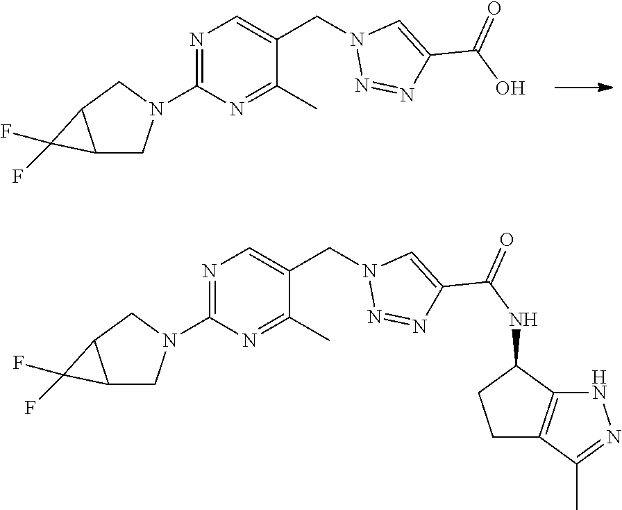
N1=C(N2CC3C(C2)C3(F)F)N=C(C)C(CN2N=NC(C(O)=O)=C2)=C1.N1=C(N2CC3C(C2)C3(F)F)N=C(C)C(CN2N=NC(C(NC3CCC4=C3NN=C4C)=O)=C2)=C1
